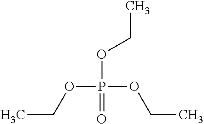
O(P(=O)(OCC)OCC)CC
